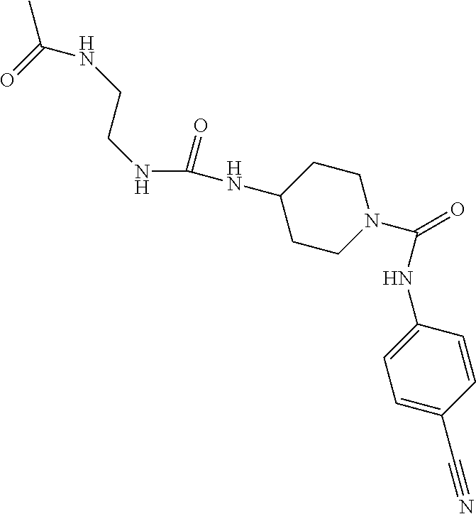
CC(=O)NCCNC(=O)NC1CCN(C(NC2=CC=C(C#N)C=C2)=O)CC1
